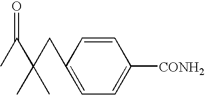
C1(CC(C(C)=O)(C)C)=CC=C([CONH2])C=C1
